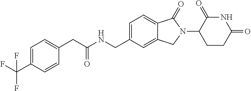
C(C(NCC1=CC=C2C(=C1)CN(C1CCC(=O)NC1=O)C2=O)=O)C1=CC=C(C(F)(F)F)C=C1
